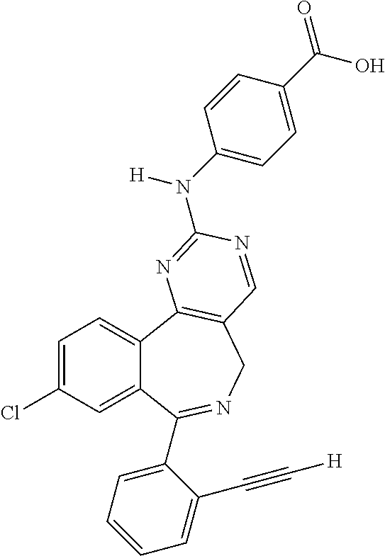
C1=C(Cl)C=C2C(=C1)C1=C(CN=C2C2=CC=CC=C2C#C[H])C=NC(N(C2=CC=C(C(=O)O)C=C2)[H])=N1
